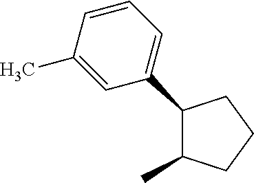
C1(C2=CC=CC(C)=C2)C(C)CCC1
